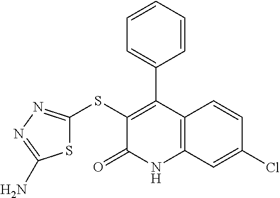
C1(SC2=NN=C(N)S2)=C(C2=CC=CC=C2)C2=C(NC1=O)C=C(Cl)C=C2
